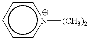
c1cn([(CH3)2])ccc1
